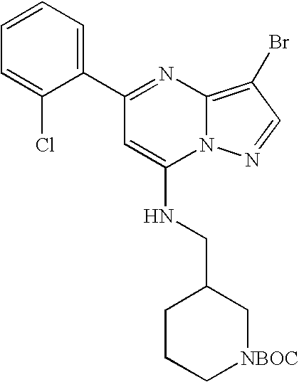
C1(C2=CC=CC=C2Cl)=NC2=C(Br)C=NN2C(NCC2C[NBOC]CCC2)=C1
